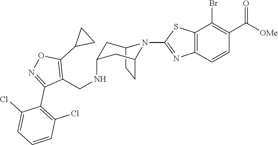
C12CCC(CC(NCC3=C(C4CC4)ON=C3C3=C(Cl)C=CC=C3Cl)C1)N2C1=NC2=C(C(Br)=C(C([OMe])=O)C=C2)S1
